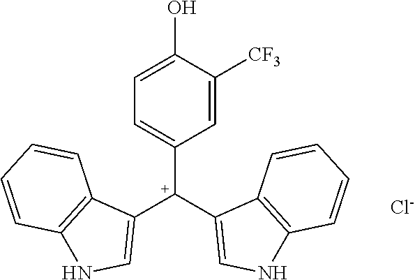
C1=C(O)C([CF3])=CC([C+](C2=CNC3=C2C=CC=C3)C2=CNC3=C2C=CC=C3)=C1.[Cl-]
